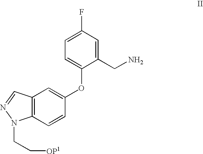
C1(F)=CC=C(OC2=CC3=C(C=C2)N(CC[OP1])N=C3)C(CN)=C1
